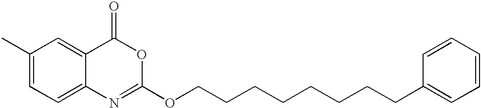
C1(C)=CC=C2C(=C1)C(=O)OC(OCCCCCCCCC1=CC=CC=C1)=N2
